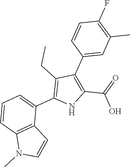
C1=CC2=C(C(C3=C(CC)C(C4=CC(C)=C(F)C=C4)=C(C(=O)O)N3)=C1)C=CN2C
